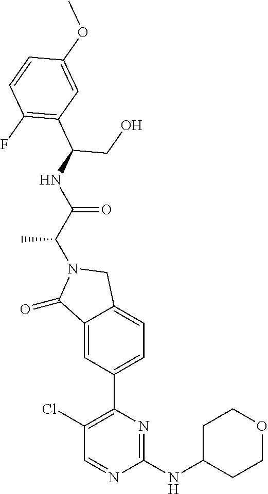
C1(=O)C2=CC(C3=C(Cl)C=NC(NC4CCOCC4)=N3)=CC=C2CN1C(C(=O)NC(C1=C(F)C=CC(OC)=C1)CO)C
